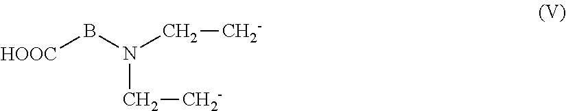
[HOOC]BN(C[CH2-])C[CH2-]
